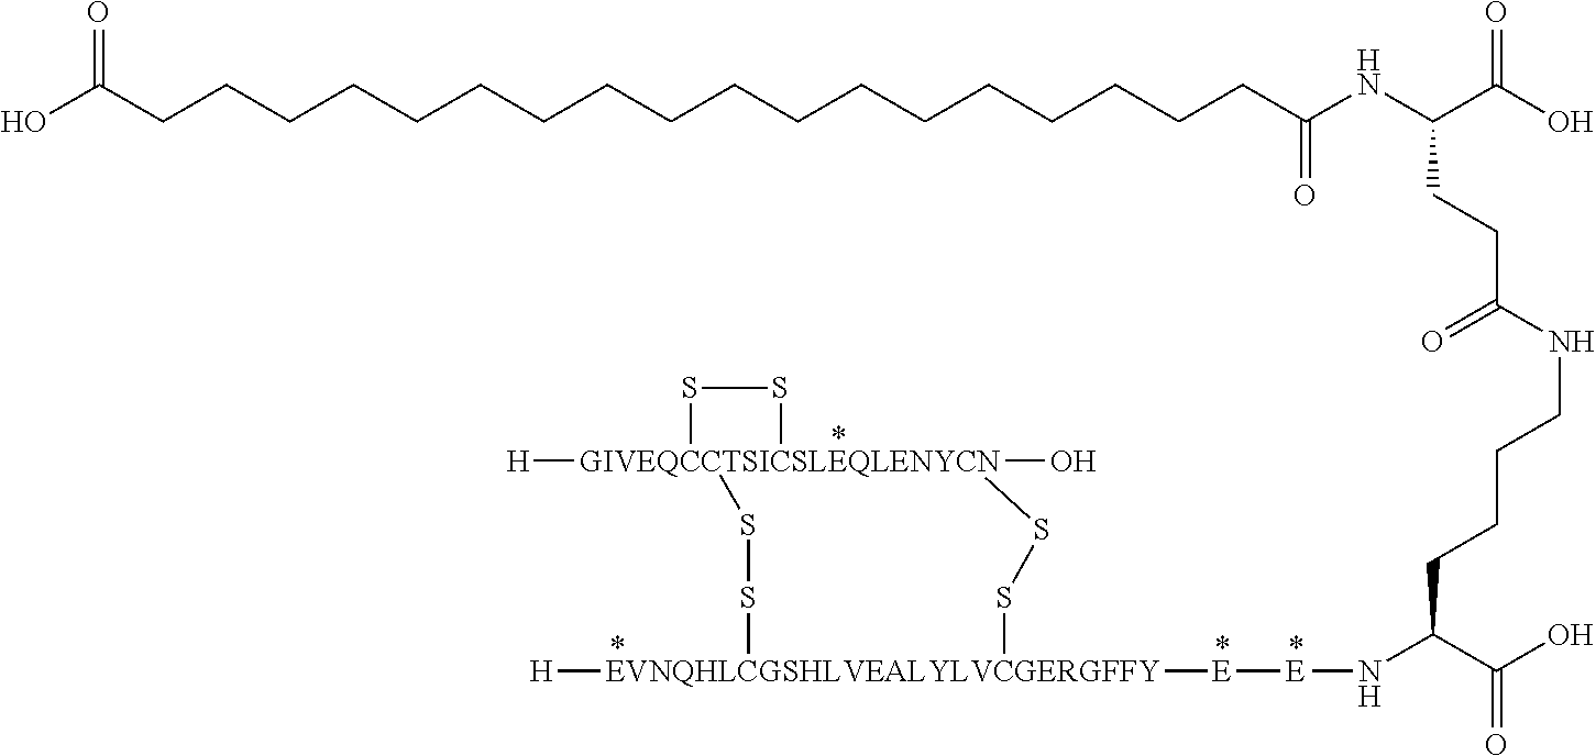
C(CCC(C(O)=O)N[E][E][EVNQHLCGSHLVEALYLVCGERGFFY]1([H])SS[GIVEQCCTSICSLEQLENYCN]2([H])(O)(SS1)SS2)CNC(CCC(NC(=O)CCCCCCCCCCCCCCCCCCC(=O)O)C(=O)O)=O
